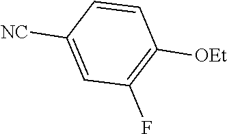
C1=CC([NC])=CC(F)=C1[OEt]
